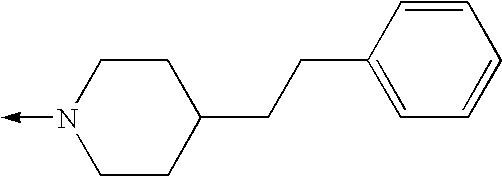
N1(->C)CCC(CCC2=CC=CC=C2)CC1
